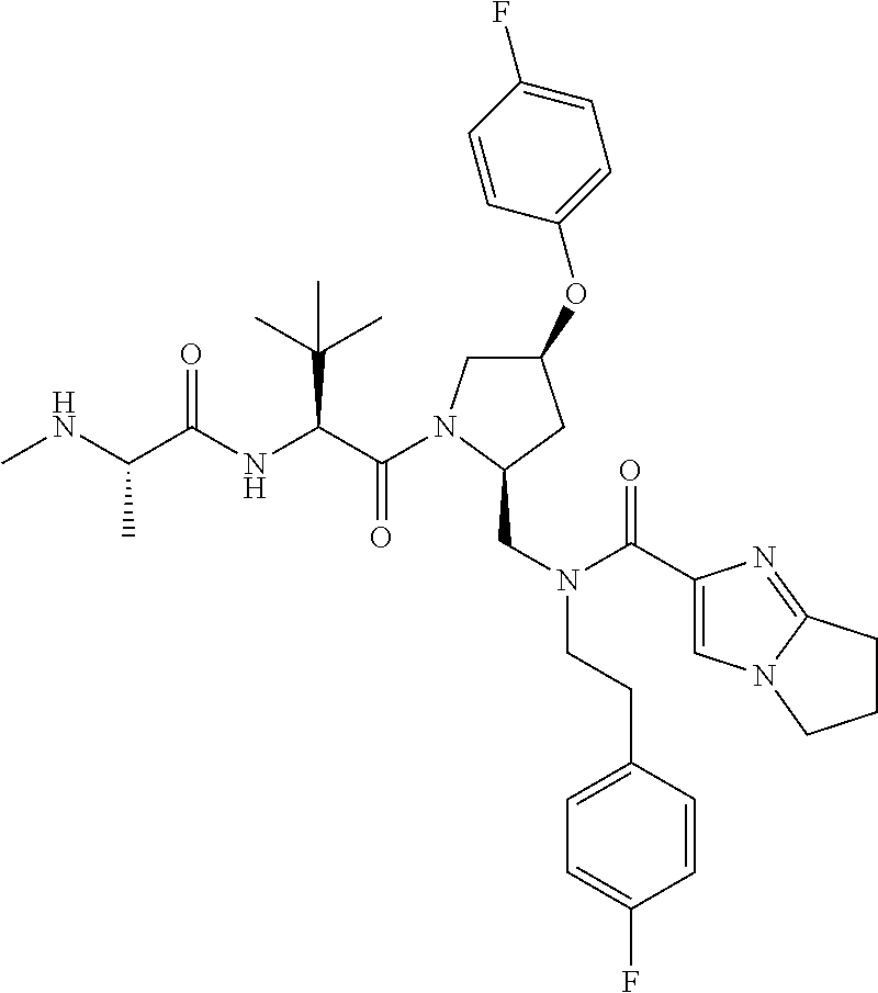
C(=O)(C(C(C)(C)C)NC(=O)C(C)NC)N1CC(OC2=CC=C(F)C=C2)CC1CN(CCC1=CC=C(F)C=C1)C(=O)C1=CN2C(=N1)CCC2
